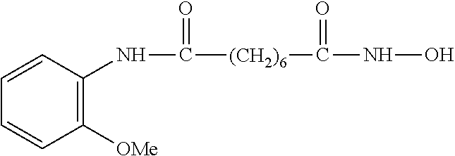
C1=CC(NC(=O)[(CH2)6]C(NO)=O)=C([OMe])C=C1
